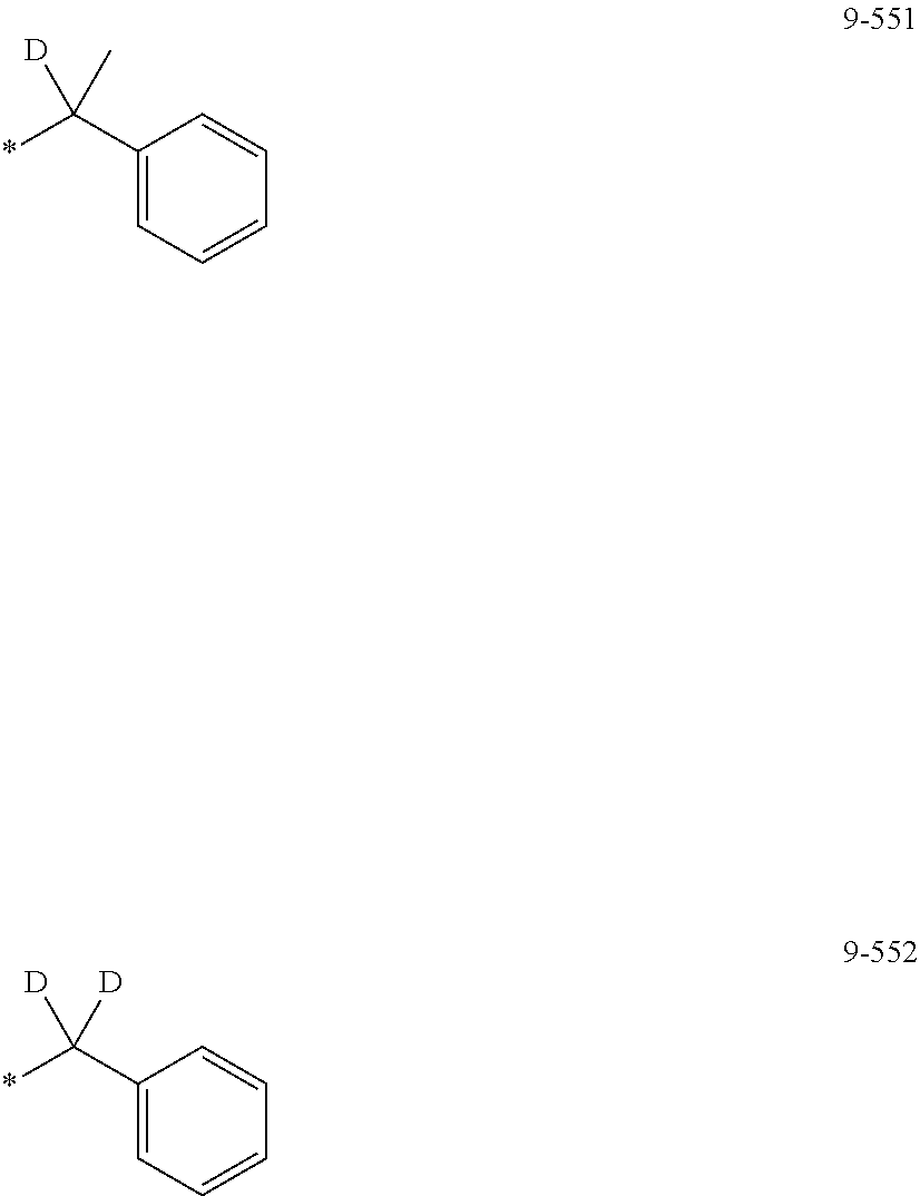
C(C1=CC=CC=C1)(*)([D])[D].C(C1=CC=CC=C1)(*)([D])C
